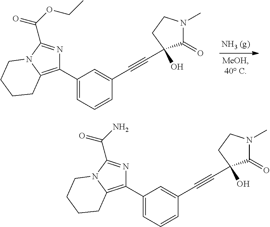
C1=C(C2=C3N(C(C(=O)OCC)=N2)CCCC3)C=C(C#CC2(O)C(=O)N(C)CC2)C=C1.C1=C(C2=C3N(C(C(=O)N)=N2)CCCC3)C=C(C#CC2(O)C(=O)N(C)CC2)C=C1
